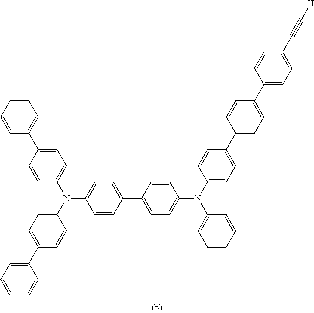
C1=CC=CC=C1C1=CC=C(N(C2=CC=C(C3=CC=CC=C3)C=C2)C2=CC=C(C3=CC=C(N(C4=CC=CC=C4)C4=CC=C(C5=CC=C(C6=CC=C(C#C[H])C=C6)C=C5)C=C4)C=C3)C=C2)C=C1
